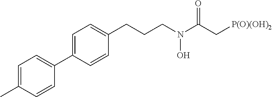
C1=C(C2=CC=C(C)C=C2)C=CC(CCCN(C(C[P(O)(OH)2])=O)O)=C1
